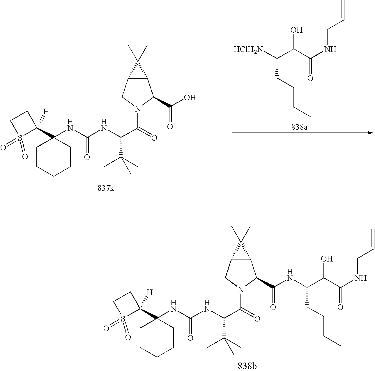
C1CCCCC1(C1([H])CCS1(=O)=O)NC(NC(C(=O)N1CC2C(C1C(NC(C(C(NCC=C)=O)O)CCCC)=O)C2(C)C)C(C)(C)C)=O.C1CCCCC1(C1([H])CCS1(=O)=O)NC(NC(C(=O)N1CC2C(C1C(O)=O)C2(C)C)C(C)(C)C)=O.[HClH2N]C(C(C(NCC=C)=O)O)CCCC
